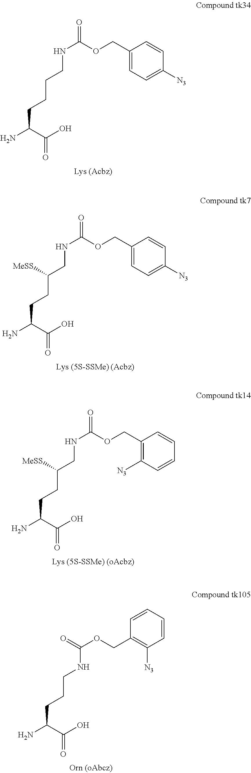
C(OC(NCCCCC(N)C(O)=O)=O)C1=CC=C([N3])C=C1.C(OC(NCC(CCC(N)C(O)=O)[MeSS])=O)C1=CC=C([N3])C=C1.C(OC(NCC(CCC(N)C(O)=O)[MeSS])=O)C1=C([N3])C=CC=C1.C1(COC(NCCCC(N)C(O)=O)=O)=C([N3])C=CC=C1
